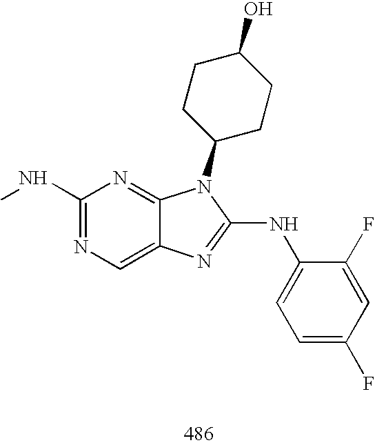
C1(NC)=NC=C2C(=N1)N(C1CCC(O)CC1)C(NC1=CC=C(F)C=C1F)=N2
